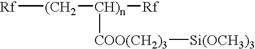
[Rf][(CH2][CH)n]([Rf])[COO(CH2)3][Si(OCH3)3]
